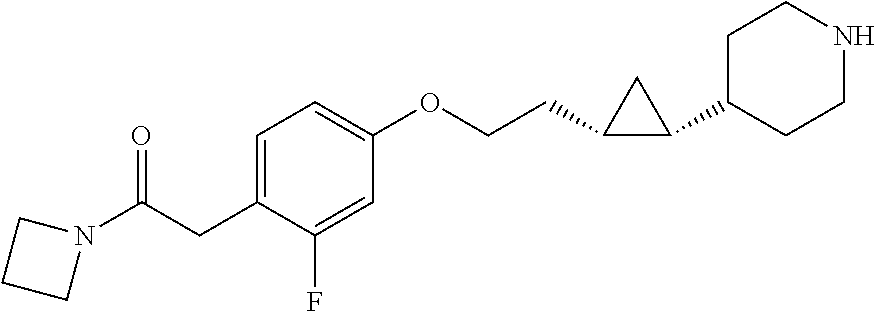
C1=C(CC(N2CCC2)=O)C(F)=CC(OCCC2C(C3CCNCC3)C2)=C1
